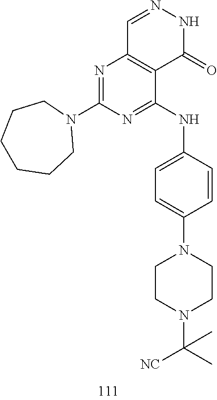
C1=NNC(=O)C2=C1N=C(N1CCCCCC1)N=C2NC1=CC=C(N2CCN(C(C)([NC])C)CC2)C=C1
